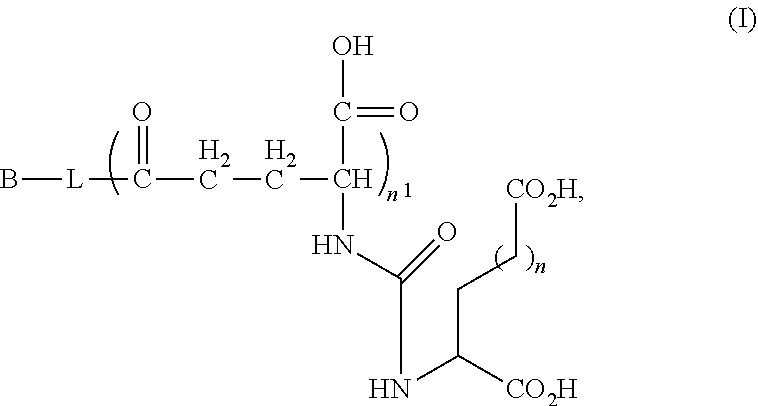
B[L]C(CCC(C(=O)O)NC(NC([CO2H])CC[CO2H])=O)=O
